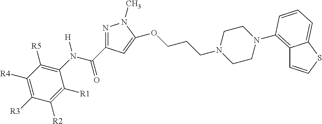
N1=C(C(N(C2=C([R5])C([R4])=C([R3])C([R2])=C2[R1])[H])=O)C=C(OCCCN2CCN(C3=C4C=CSC4=CC=C3)CC2)N1C
